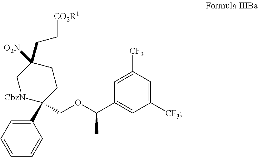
C1(C2(COC(C3=CC([CF3])=CC([CF3])=C3)C)CCC([O2N])(CC[CO2R1])C[CbzN]2)=CC=CC=C1
